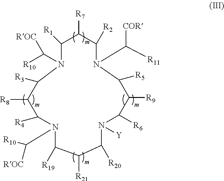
C1([R1])N(C([R10])[ROC])C([R3])C([R8])C([R4])N(C([R10])[ROC])C([R19])C([R21])C([R20])N([Y])C([R6])C([R9])C([R5])N(C([R11])[COR])C([R2])C1[R7]
